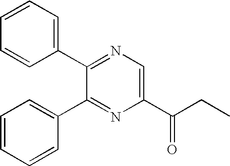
C1=CC=C(C2=NC=C(C(CC)=O)N=C2C2=CC=CC=C2)C=C1
